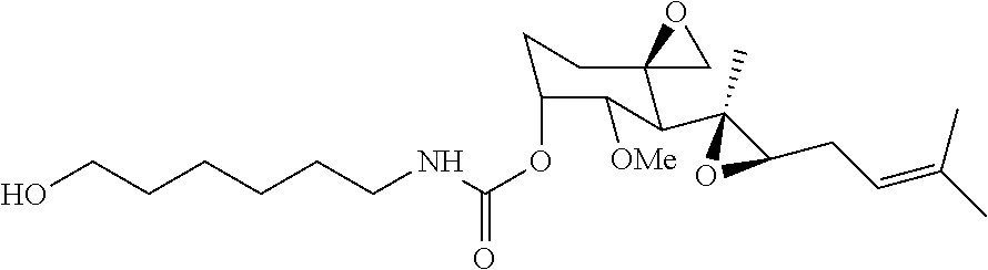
OCCCCCCNC(OC1CCC2(C(C3(C)C(CC=C(C)C)O3)C1[OMe])CO2)=O
